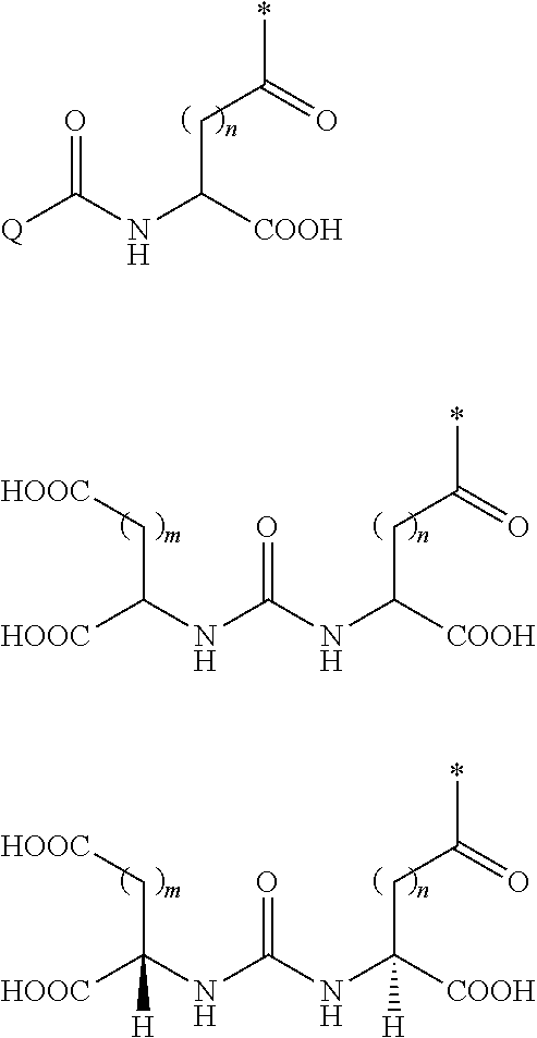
[Q]C(NC([COOH])CC(*)=O)=O.N(C(NC([COOH])CC(*)=O)=O)C([HOOC])C[HOOC].N(C(NC([COOH])(CC(*)=O)[H])=O)C([HOOC])(C[HOOC])[H]
